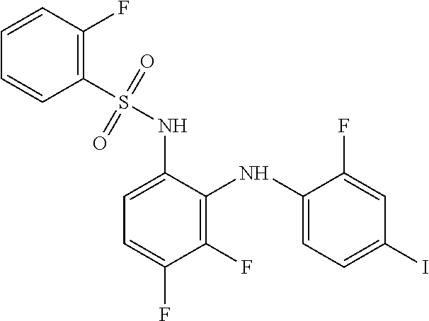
C1(NS(C2=C(F)C=CC=C2)(=O)=O)=CC=C(F)C(F)=C1NC1=CC=C(I)C=C1F
